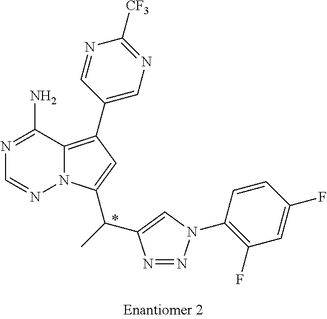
C1(C2=C3N(C(C(C4=CN(C5=C(F)C=C(F)C=C5)N=N4)C)=C2)N=CN=C3N)=CN=C([CF3])N=C1
